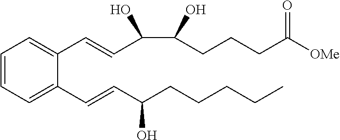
C1=CC=C(C=CC(CCCCC)O)C(C=CC(C(CCCC([OMe])=O)O)O)=C1
